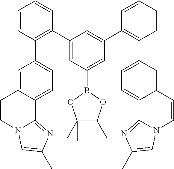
C1=CC(C2=CC=C3C(=C2)C=CN2C3=NC(C)=C2)=C(C2=CC(B3OC(C)(C)C(C)(C)O3)=CC(C3=C(C4=CC=C5C(=C4)C=CN4C5=NC(C)=C4)C=CC=C3)=C2)C=C1
